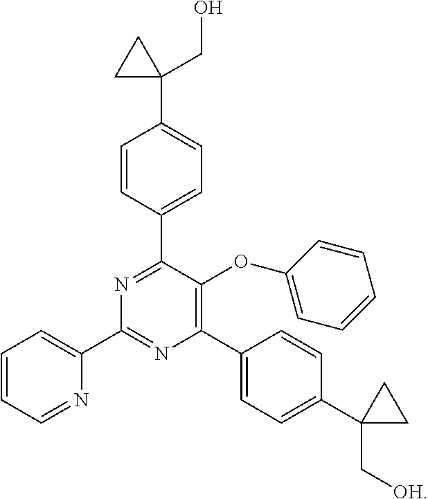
C1=CC(C2=NC(C3=CC=CC=N3)=NC(C3=CC=C(C4(C[OH])CC4)C=C3)=C2OC2=CC=CC=C2)=CC=C1C1(CO)CC1
